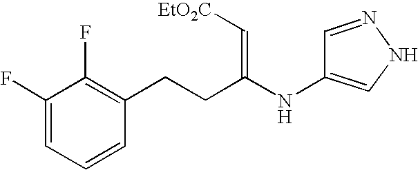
C1(F)=CC=CC(CCC(NC2=CNN=C2)=C[EtO2C])=C1F
